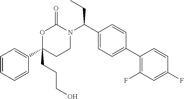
O1C(C2=CC=CC=C2)(CCCO)CCN(C(C2=CC=C(C3=C(F)C=C(F)C=C3)C=C2)CC)C1=O
